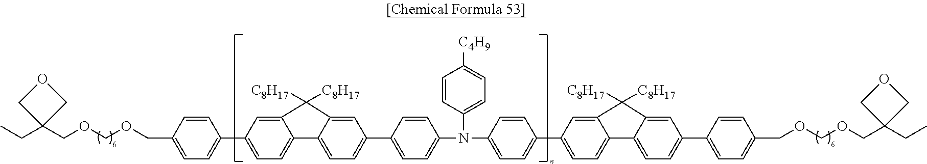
CCC1(COCOCC2=CC=C(C3=CC=C4C(=C3)C([C8H17])([C8H17])C3=CC(C5=CC=C(N(C6=CC=C([C4H9])C=C6)C6=CC=C(C7=CC=C8C(=C7)C([C8H17])([C8H17])C7=CC(C9=CC=C(COCOCC%10(CC)COC%10)C=C9)=CC=C87)C=C6)C=C5)=CC=C43)C=C2)COC1
